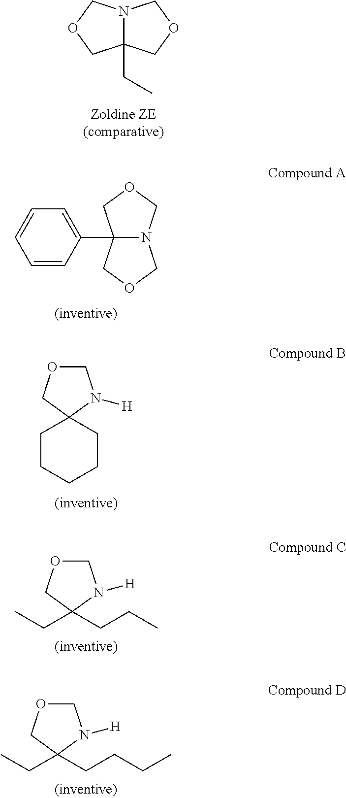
C12(CC)N(COC1)COC2.C1(C23N(COC2)COC3)=CC=CC=C1.C1CCCCC12N([H])COC2.C(C1(CCC)N([H])COC1)C.C(C1(CCCC)N([H])COC1)C
